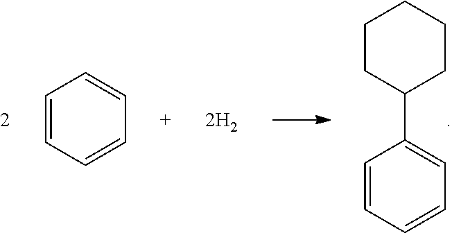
C1=CC=CC=C1C1CCCCC1.C1=CC=CC=C1
